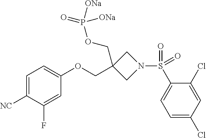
C1=C([NC])C(F)=CC(OCC2(COP(=O)([ONa])[ONa])CN(S(C3=CC=C(Cl)C=C3Cl)(=O)=O)C2)=C1
